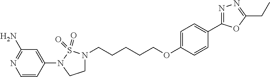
C1(N2CCN(CCCCCOC3=CC=C(C4=NN=C(CC)O4)C=C3)S2(=O)=O)=CC(N)=NC=C1
